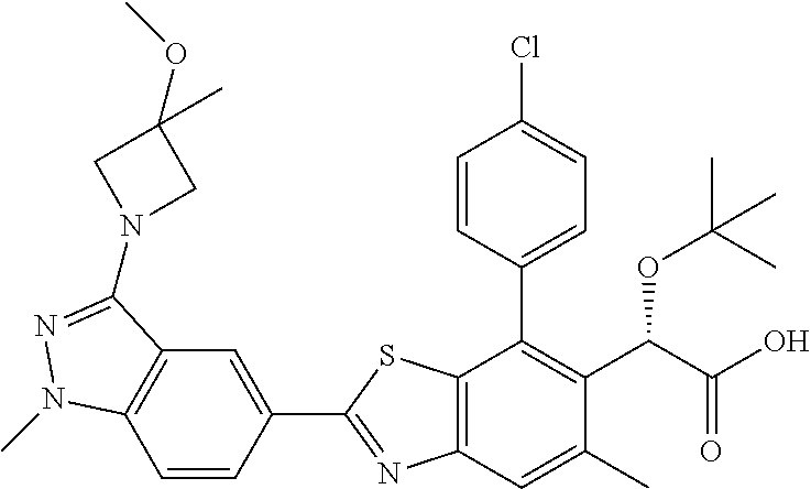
C1=CC(C2=NC3=C(S2)C(C2=CC=C(Cl)C=C2)=C(C(C(O)=O)OC(C)(C)C)C(C)=C3)=CC2=C1N(C)N=C2N1CC(OC)(C)C1
